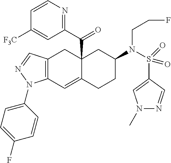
C12(C(C3=NC=CC([F3C])=C3)=O)C(=CC3=C(C1)C=NN3C1=CC=C(F)C=C1)CCC(N(S(C1=CN(C)N=C1)(=O)=O)CCF)C2
